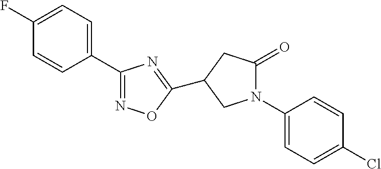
C1=C(F)C=CC(C2=NOC(C3CC(=O)N(C4=CC=C(Cl)C=C4)C3)=N2)=C1
